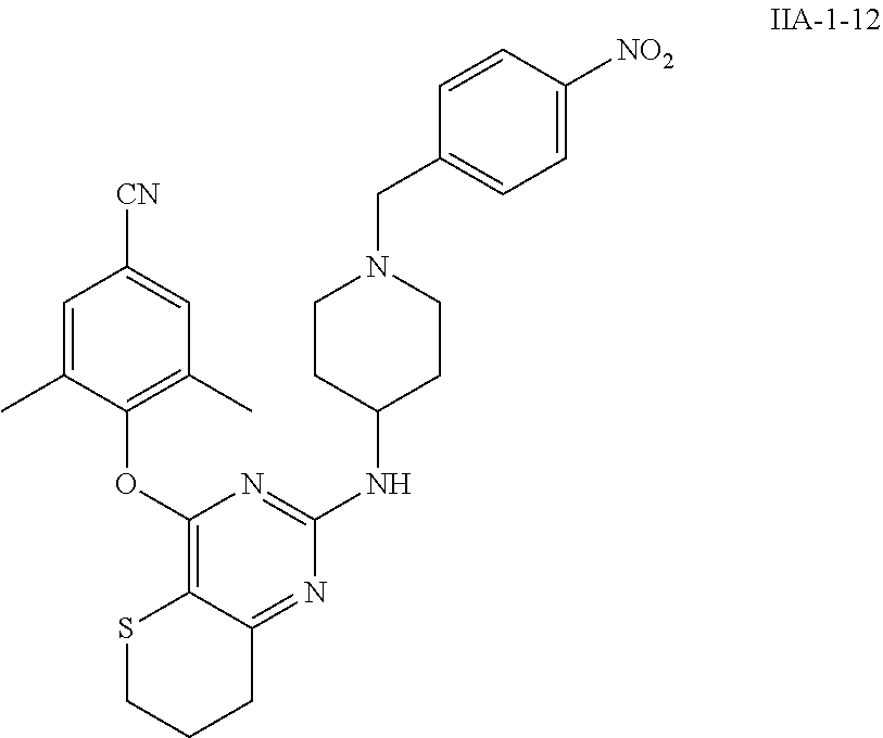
C1(OC2=C(C)C=C([CN])C=C2C)=C2C(=NC(NC3CCN(CC4=CC=C([NO2])C=C4)CC3)=N1)CCCS2
